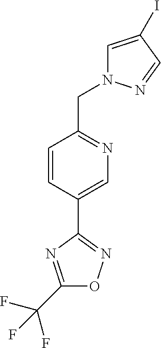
C1=CC(C2=NOC(C(F)(F)F)=N2)=CN=C1CN1C=C(I)C=N1
